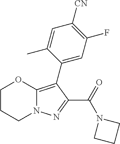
C1CCN2C(=C(C3=CC(F)=C([CN])C=C3C)C(C(=O)N3CCC3)=N2)O1
